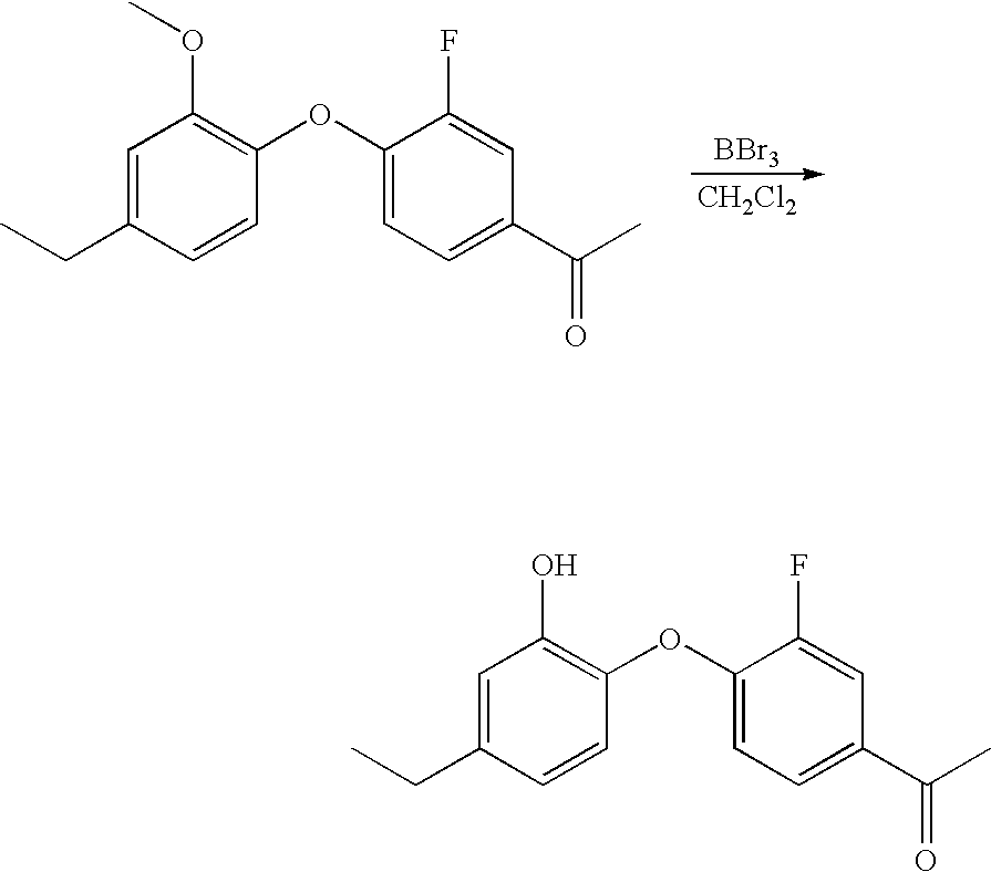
[BBr3].[CH2Cl2].C1=C(CC)C=CC(OC2=CC=C(C(C)=O)C=C2F)=C1OC.C1=C(CC)C=CC(OC2=CC=C(C(C)=O)C=C2F)=C1O
